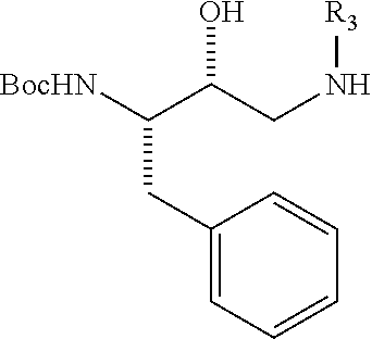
C1(CC([BocHN])C(CN[R3])O)=CC=CC=C1
